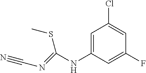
N(C1=CC(Cl)=CC(F)=C1)C(=NC#N)SC
